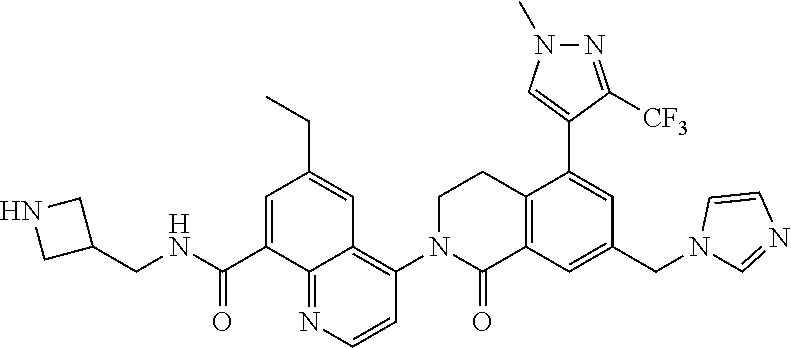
C(NC(C1=CC(CC)=CC2=C(N3C(=O)C4=C(CC3)C(C3=CN(C)N=C3[CF3])=CC(CN3C=NC=C3)=C4)C=CN=C12)=O)C1CNC1
